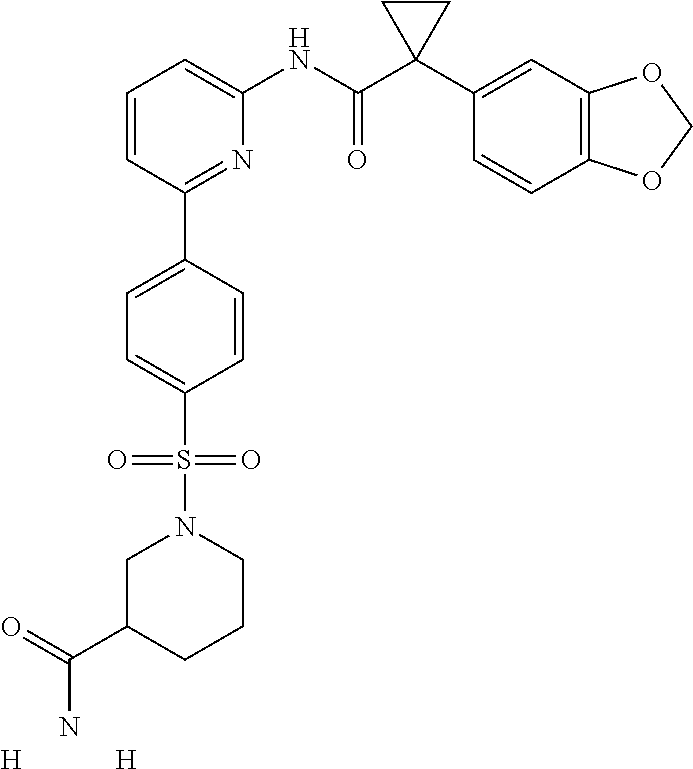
C1=CC(C2=CC=C(S(N3CC(C(=O)N)CCC3)(=O)=O)C=C2)=NC(NC(C2(C3=CC4=C(C=C3)OCO4)CC2)=O)=C1.[H].[H]
